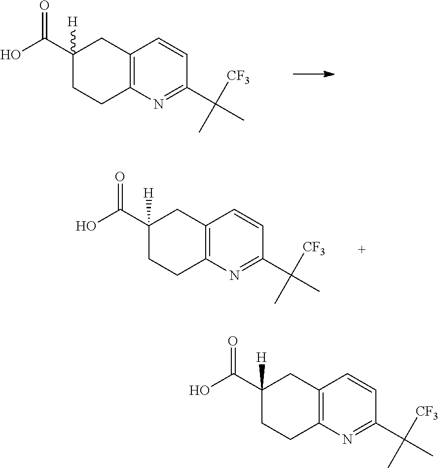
C12=C(N=C(C([CF3])(C)C)C=C1)CCC(C(O)=O)([H])C2.C12=C(N=C(C([CF3])(C)C)C=C1)CCC(C(O)=O)([H])C2.C12=C(N=C(C([CF3])(C)C)C=C1)CCC(C(O)=O)([H])C2
